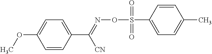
C1=CC(C(=NOS(=O)(=O)C2=CC=C(C)C=C2)[CN])=CC=C1OC
